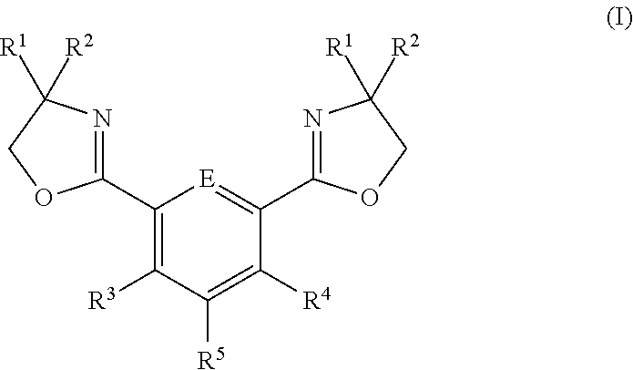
C1(C2=NC([R1])([R2])CO2)=C([R3])C([R5])=C([R4])C(C2=NC([R1])([R2])CO2)=[E]1
